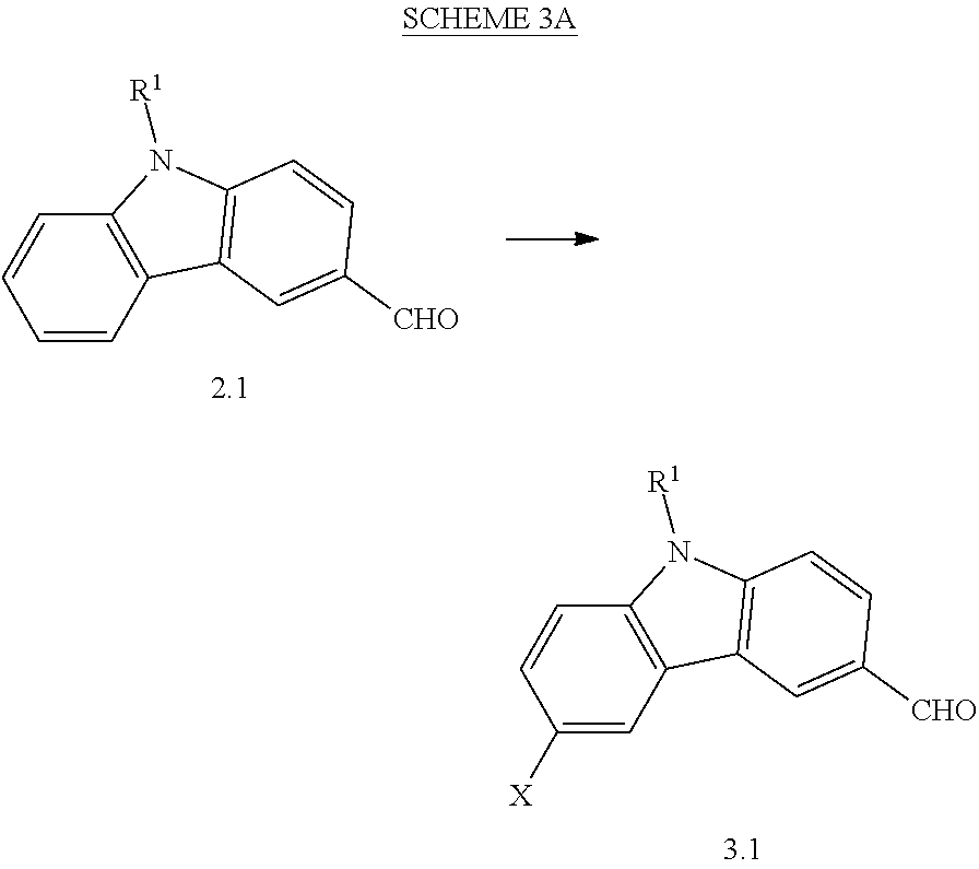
C1=CC2=C(C=C1)N([R1])C1=C2C=C([CHO])C=C1.C1([X])=CC2=C(C=C1)N([R1])C1=C2C=C([CHO])C=C1
